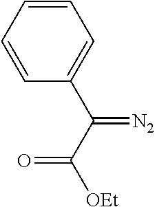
C1=CC=CC(C(C([OEt])=O)=[N2])=C1
